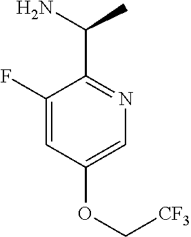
C1(F)=CC(OC[CF3])=CN=C1C(N)C
